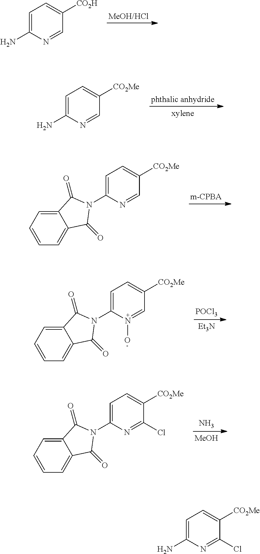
C1=C(N)N=CC([CO2H])=C1.C1=C(N)N=CC([CO2Me])=C1.C1=C(N2C(=O)C3=CC=CC=C3C2=O)N=CC([CO2Me])=C1.[POCl3].[Et3N].C1=C(N2C(=O)C3=CC=CC=C3C2=O)N(O)=CC([CO2Me])=C1.N.[MeOH].C1=C(N2C(=O)C3=CC=CC=C3C2=O)N=C(Cl)C([CO2Me])=C1.C1=C(N)N=C(Cl)C([CO2Me])=C1
